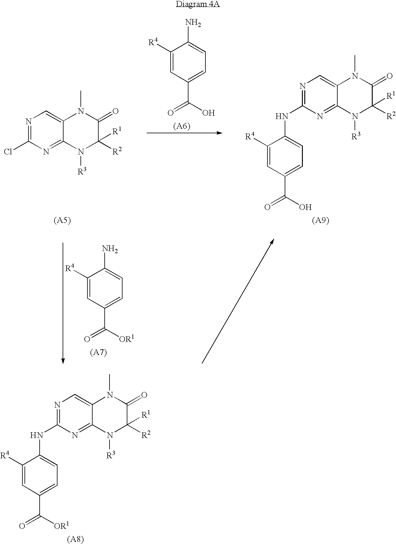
N1=C(Cl)N=C2C(=C1)N(C)C(=O)C([R2])([R1])N2[R3].C1([R4])=CC(C(O)=O)=CC=C1N.C1([R4])=CC(C([OR1])=O)=CC=C1N.N1=C(NC2=CC=C(C(O)=O)C=C2[R4])N=C2C(=C1)N(C)C(=O)C([R2])([R1])N2[R3].N1=C(NC2=CC=C(C([OR1])=O)C=C2[R4])N=C2C(=C1)N(C)C(=O)C([R2])([R1])N2[R3]
